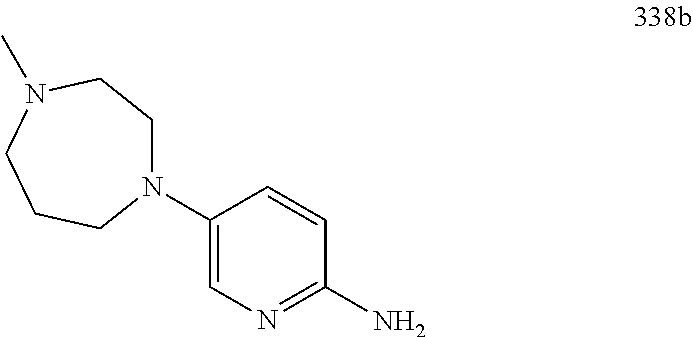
C1(N2CCN(C)CCC2)=CN=C(N)C=C1
